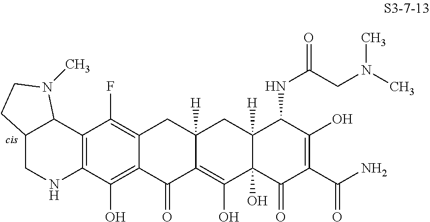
C12CNC3=C(C1N(C)CC2)C(F)=C1C(=C3O)C(=O)C2=C(O)C3(O)C([H])(CC2([H])C1)C(NC(CN(C)C)=O)C(O)=C(C(N)=O)C3=O
